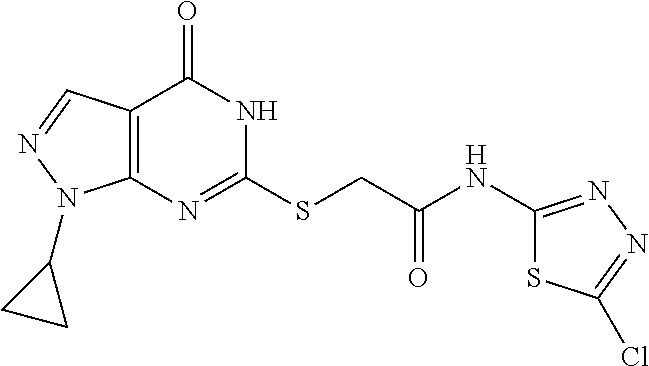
C12=C(N=C(SCC(NC3=NN=C(Cl)S3)=O)NC1=O)N(C1CC1)N=C2
